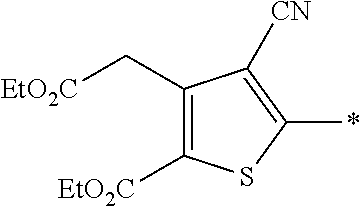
C1([EtO2C])=C(C[EtO2C])C([CN])=C(*)S1
